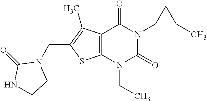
C12=C(N(CC)C(=O)N(C3C(C)C3)C1=O)SC(CN1C(=O)NCC1)=C2C
